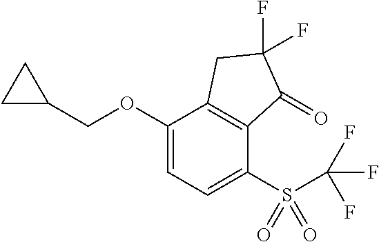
C1(OCC2CC2)=CC=C(S(=O)(=O)C(F)(F)F)C2=C1CC(F)(F)C2=O
